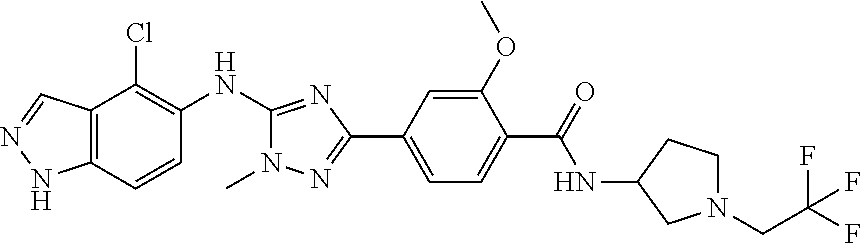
C12=C(C=CC(NC3=NC(C4=CC=C(C(=O)NC5CN(CC(F)(F)F)CC5)C(OC)=C4)=NN3C)=C1Cl)NN=C2
